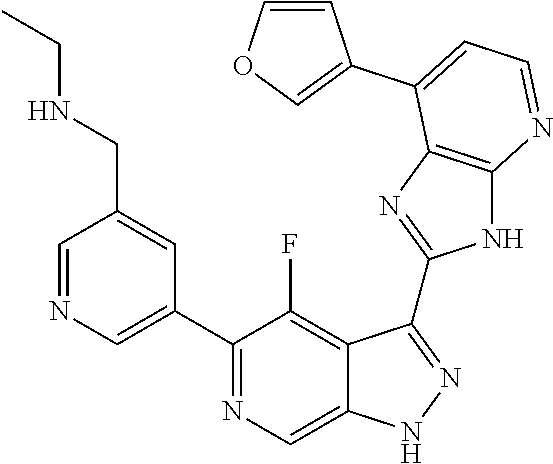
C1=NC=C(C2=NC=C3C(=C2F)C(C2=NC4=C(N2)N=CC=C4C2=COC=C2)=NN3)C=C1CNCC
